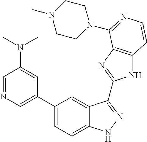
C1(C2=CN=CC(N(C)C)=C2)=CC=C2C(=C1)C(C1=NC3=C(N1)C=CN=C3N1CCN(C)CC1)=NN2
